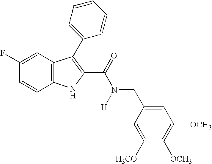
C1=C(F)C=CC2=C1C(C1=CC=CC=C1)=C(C(N(CC1=CC([OCH3])=C([OCH3])C([H3CO])=C1)[H])=O)N2
